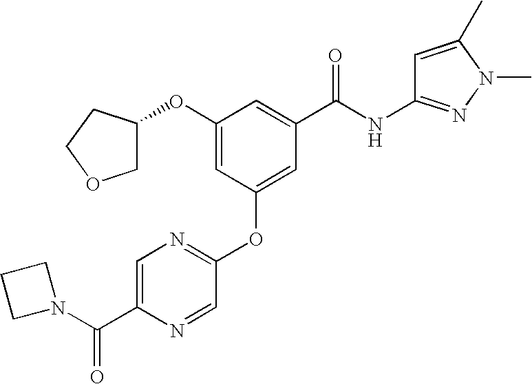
O(C1=CC(OC2=NC=C(C(N3CCC3)=O)N=C2)=CC(C(NC2=NN(C)C(C)=C2)=O)=C1)C1COCC1
